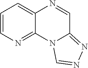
C1=CN=C2C(=C1)N=CC1=NN=CN21
